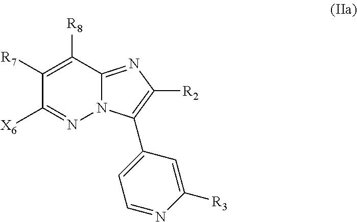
[X6]C1=NN2C(=NC([R2])=C2C2=CC=NC([R3])=C2)C([R8])=C1[R7]
